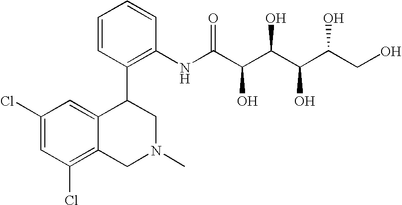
C1(Cl)=CC(Cl)=C2C(=C1)C(C1=C(NC(C(C(C(C(CO)O)O)O)O)=O)C=CC=C1)CN(C)C2
